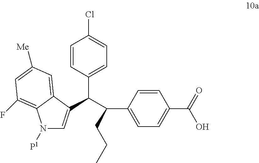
N1([P1])C=C(C(C(C2=CC=C(C(O)=O)C=C2)CCC)C2=CC=C(Cl)C=C2)C2=CC([Me])=CC(F)=C12
